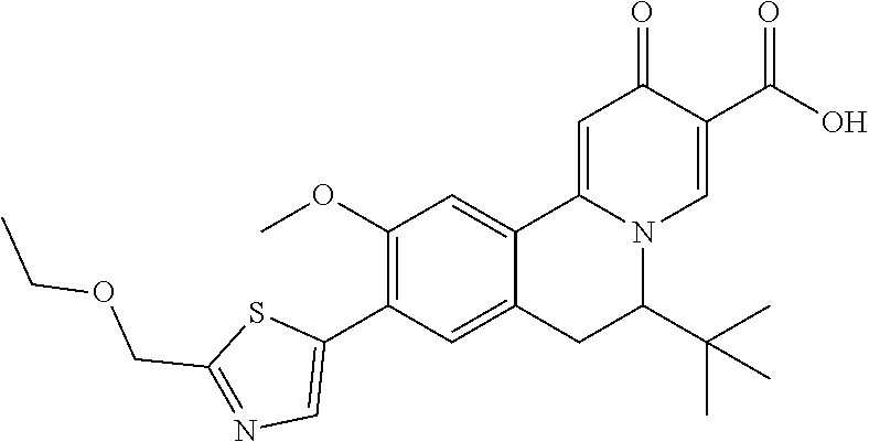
C(C1=NC=C(C2=C(OC)C=C3C4=CC(=O)C(C(=O)O)=CN4C(C(C)(C)C)CC3=C2)S1)OCC
